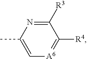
C1([R3])=NC(C)=C[A6]=C1[R4]
